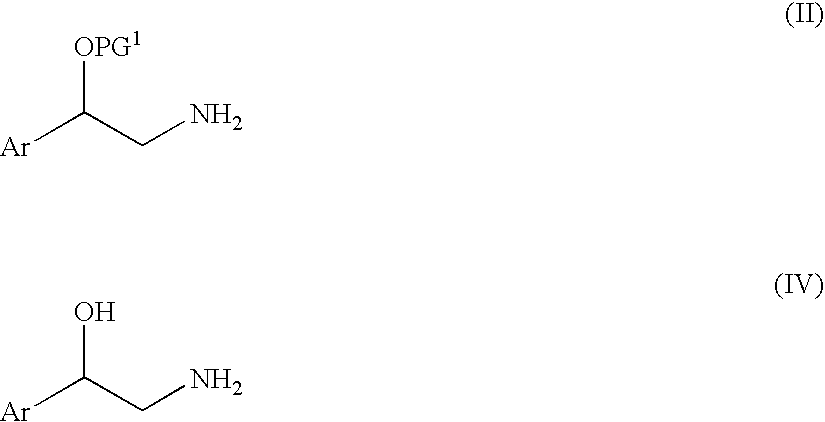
[Ar]C(CN)[OPG1].[Ar]C(CN)O
